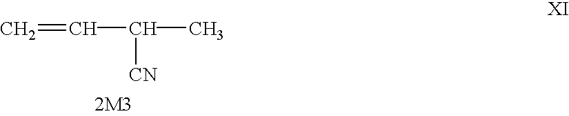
C=CC([CN])C.[2M3]
